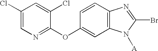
C1(Cl)=CN=C(OC2=CC3=C(C=C2)N=C(Br)N3[A])C(Cl)=C1
